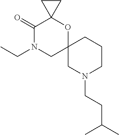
C1(=O)N(CC)CC2(OC13CC3)CN(CCC(C)C)CCC2
